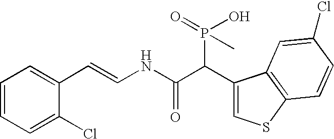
C1=CC=C(Cl)C(C=CNC(C(C2=CSC3=C2C=C(Cl)C=C3)P(O)(C)=O)=O)=C1
